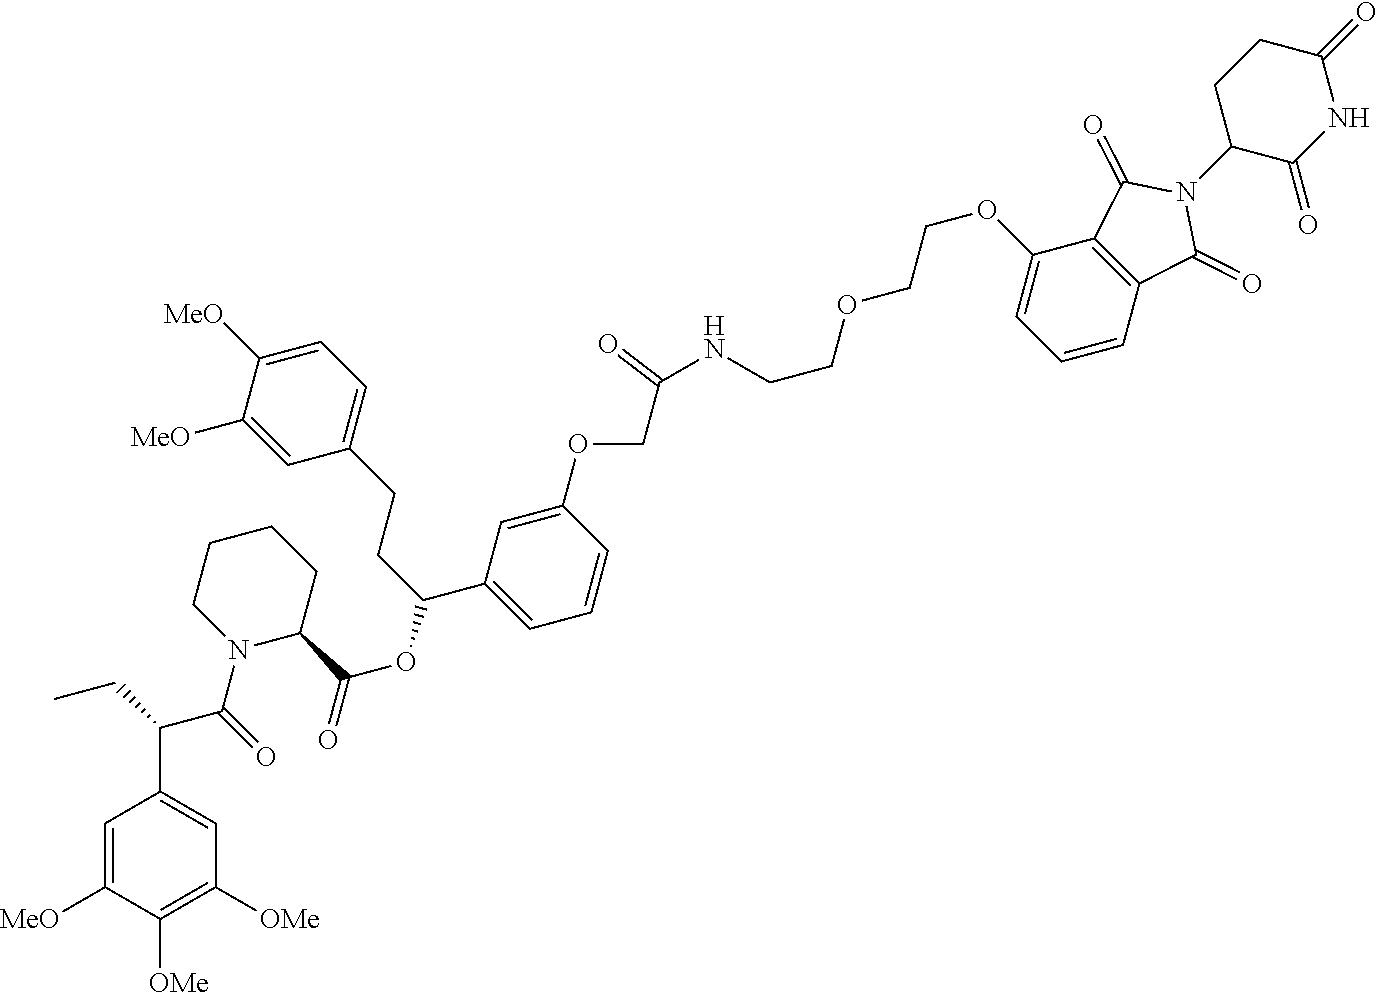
C1=C(OCC(=O)NCCOCCOC2=CC=CC3=C2C(=O)N(C2C(=O)NC(=O)CC2)C3=O)C=CC=C1C(CCC1=CC=C([MeO])C([MeO])=C1)OC(=O)C1CCCCN1C(C(C1=CC([OMe])=C([OMe])C([MeO])=C1)CC)=O
